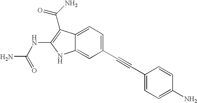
C1(C#CC2=CC=C(N)C=C2)=CC=C2C(=C1)NC(NC(N)=O)=C2C(N)=O
